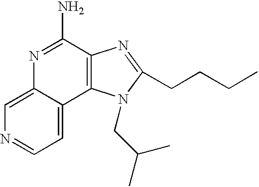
C1=C2C(=CC=N1)C1=C(C(N)=N2)N=C(CCCC)N1CC(C)C
